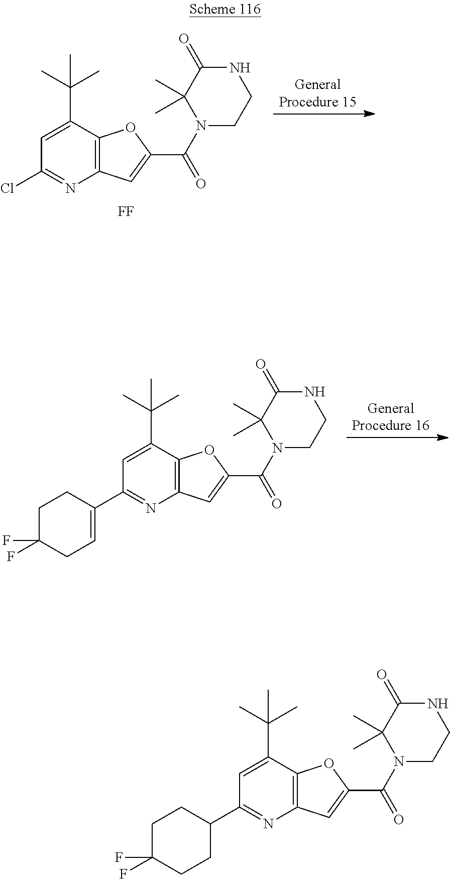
[GeneralProcedure 15].C1(Cl)=NC2=C(C(C(C)(C)C)=C1)OC(C(N1CCNC(=O)C1(C)C)=O)=C2.[FF].[GeneralProcedure 16].C1(C2=CCC(F)(F)CC2)=NC2=C(C(C(C)(C)C)=C1)OC(C(N1CCNC(=O)C1(C)C)=O)=C2.C1(C2CCC(F)(F)CC2)=NC2=C(C(C(C)(C)C)=C1)OC(C(N1CCNC(=O)C1(C)C)=O)=C2
